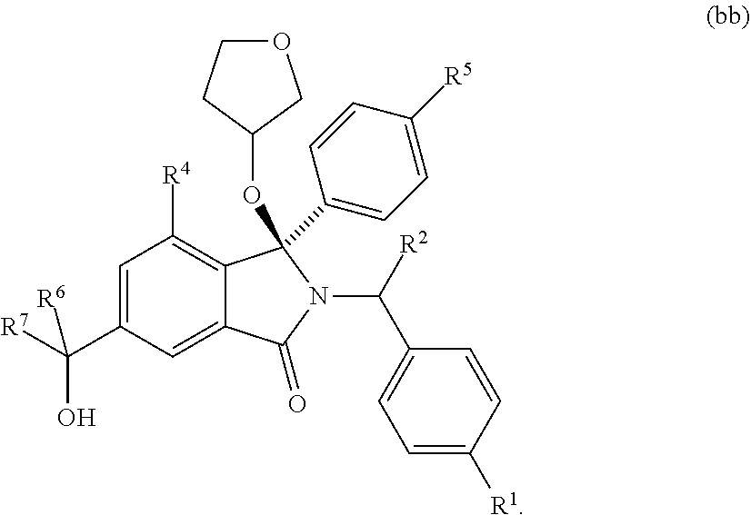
C(C1=CC([R4])=C2C(=C1)C(=O)N(C(C1=CC=C([R1])C=C1)[R2])C2(OC1COCC1)C1=CC=C([R5])C=C1)([R7])(O)[R6]
